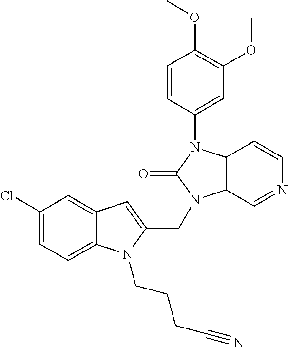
C12=CC(Cl)=CC=C1N(CCCC#N)C(CN1C3=C(N(C4=CC(OC)=C(OC)C=C4)C1=O)C=CN=C3)=C2
